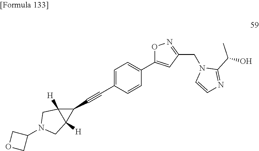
N1(CC2=NOC(C3=CC=C(C#CC4C5([H])C4([H])CN(C4COC4)C5)C=C3)=C2)C=CN=C1C(O)C
